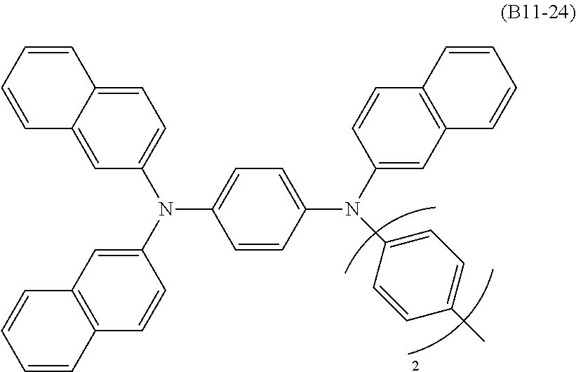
N(C1=CC=C(C)C=C1)(C1=CC=C(N(C2=CC3=C(C=C2)C=CC=C3)C2=CC=C3C(=C2)C=CC=C3)C=C1)C1=CC2=C(C=C1)C=CC=C2
